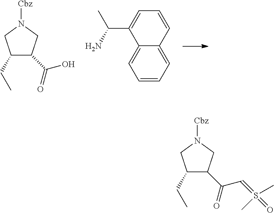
C1=CC=C2C(=C1)C(C(C)N)=CC=C2.C1(C(=O)O)C(CC)CN([Cbz])C1.C1(C(=O)C=S(=O)(C)C)C(CC)CN([Cbz])C1
